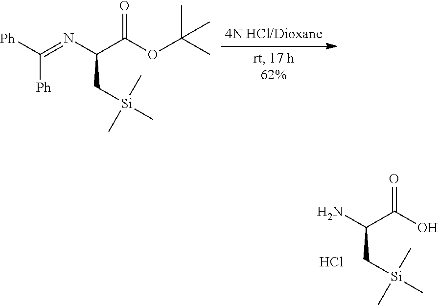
[Ph]C(=NC(C(OC(C)(C)C)=O)C[Si](C)(C)C)[Ph].NC(C(O)=O)C[Si](C)(C)C.Cl
